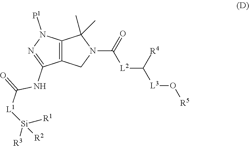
C12=C(CN(C(=O)[L2]C([L3]O[R5])[R4])C1(C)C)C(NC([L1][Si]([R1])([R2])[R3])=O)=NN2[P1]
